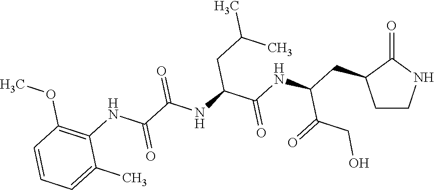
C1CNC(=O)C1CC(NC(C(NC(C(NC1=C(OC)C=CC=C1C)=O)=O)CC(C)C)=O)C(=O)CO
